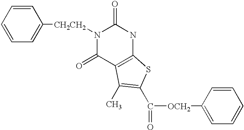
C1=CC=CC=C1[CH2CH2]N1C(=O)C2=C(NC1=O)SC(C([OCH2]C1=CC=CC=C1)=O)=C2C
